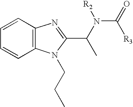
C1=CC2=C(C=C1)N(CCC)C(C(N(C(=O)[R3])[R2])C)=N2
